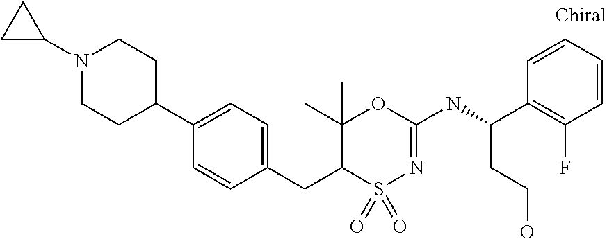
C1(C2CCN(C3CC3)CC2)=CC=C(CC2S(=O)(=O)N=C(NC(C3=C(F)C=CC=C3)CCO)OC2(C)C)C=C1
